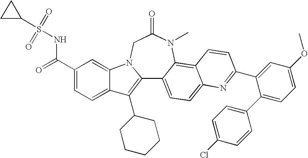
C12=C(C3CCCCC3)C3=CC=C(C(=O)NS(C4CC4)(=O)=O)C=C3N1CC(=O)N(C)C1=C3C(=CC=C21)N=C(C1=CC(OC)=CC=C1C1=CC=C(Cl)C=C1)C=C3
